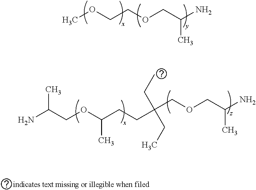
COCCOCC(C)N.C(C)(OCC(N)C)CCC(CC)(COCC(C)N)CC
